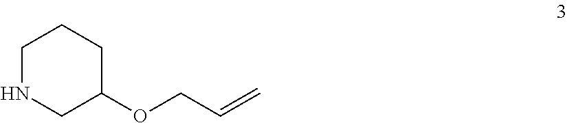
C1NCC(OCC=C)CC1
